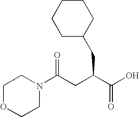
C1OCCN(C(CC(C(O)=O)CC2CCCCC2)=O)C1
